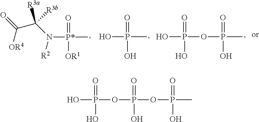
OP(C)(O)=O.OP(OP(C)(=O)O)(O)=O.C(C(N([R2])[P*](=O)([OR1])C)([R3a])[R3b])(=O)[OR4].OP(OP(OP(C)(=O)O)(=O)O)(O)=O
